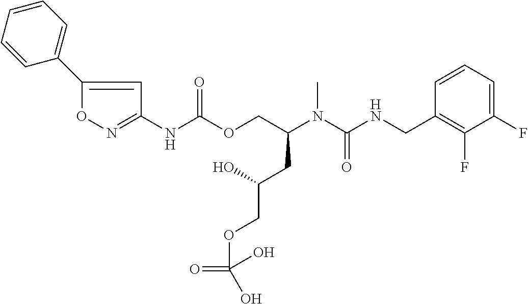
C1=CC(CNC(N(C(COC(NC2=NOC(C3=CC=CC=C3)=C2)=O)CC(COC(=O)(O)O)O)C)=O)=C(F)C(F)=C1
